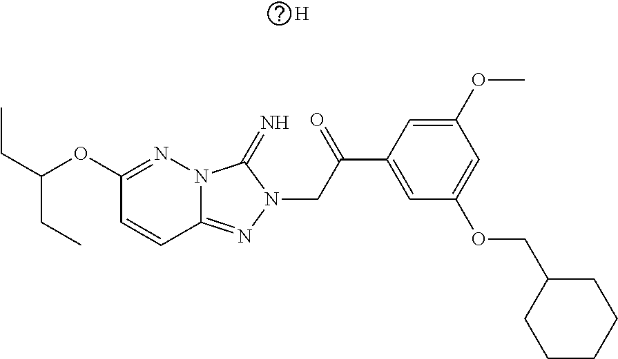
C12=NN(CC(=O)C3=CC(OCC4CCCCC4)=CC(OC)=C3)C(=N)N1N=C(OC(CC)CC)C=C2.[H]
